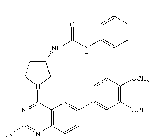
N1=C(N2CCC(NC(NC3=CC=CC(C)=C3)=O)C2)C2=C(N=C1N)C=CC(C1=CC([OCH3])=C([OCH3])C=C1)=N2
